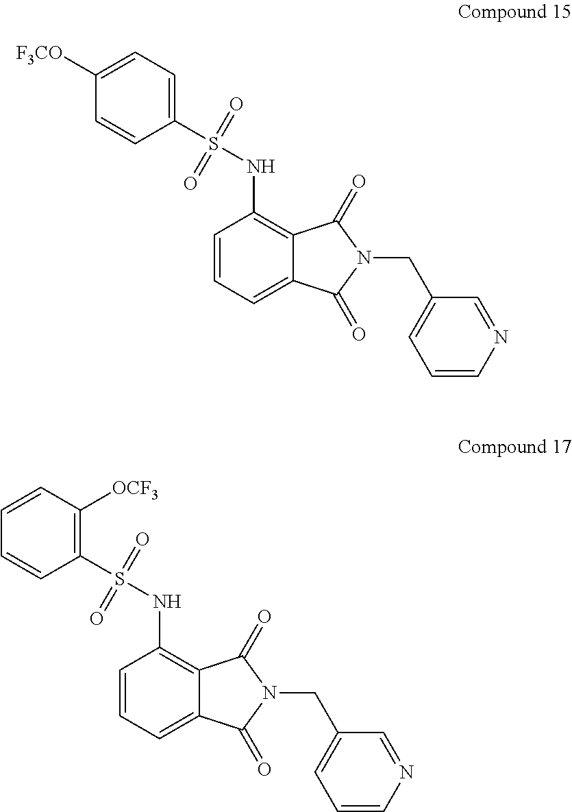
C1(S(NC2=C3C(=CC=C2)C(=O)N(CC2=CC=CN=C2)C3=O)(=O)=O)=CC=C([F3CO])C=C1.C1(S(NC2=C3C(=CC=C2)C(=O)N(CC2=CC=CN=C2)C3=O)(=O)=O)=C([OCF3])C=CC=C1
